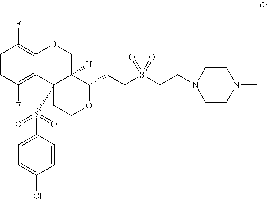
C1=CC(F)=C2C(=C1F)OCC1([H])C2(S(C2=CC=C(Cl)C=C2)(=O)=O)CCOC1CCS(CCN1CCN(C)CC1)(=O)=O
